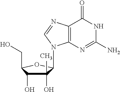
C1(O)(C)C(O)C(CO)OC1N1C2=C(N=C1)C(=O)NC(N)=N2
